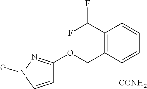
C1=CN([G])N=C1OCC1=C(C(F)F)C=CC=C1[CONH2]
